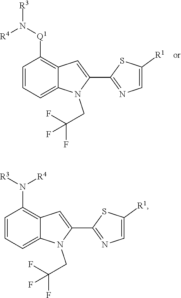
C1=CC=C2C(=C1[Q1]N([R3])[R4])C=C(C1=NC=C([R1])S1)N2CC(F)(F)F.C1=CC=C2C(=C1N([R3])[R4])C=C(C1=NC=C([R1])S1)N2CC(F)(F)F
